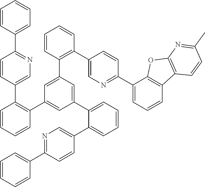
C1=CC(C2=NC=C(C3=C(C4=CC(C5=CC=CC=C5C5=CN=C(C6=CC=CC=C6)C=C5)=CC(C5=C(C6=CN=C(C7=CC=CC8=C7OC7=C8C=CC(C)=N7)C=C6)C=CC=C5)=C4)C=CC=C3)C=C2)=CC=C1
